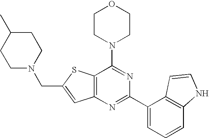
C12=C(N=C(C3=CC=CC4=C3C=CN4)N=C1N1CCOCC1)C=C(CN1CCC(C)CC1)S2
